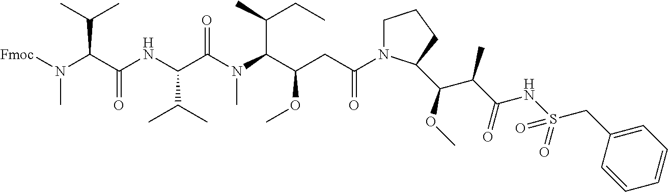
C1N(C(CC(C(N(C(C(NC(C(N([Fmoc])C)C(C)C)=O)C(C)C)=O)C)C(CC)C)OC)=O)C(C(OC)C(C(=O)NS(CC2=CC=CC=C2)(=O)=O)C)CC1
